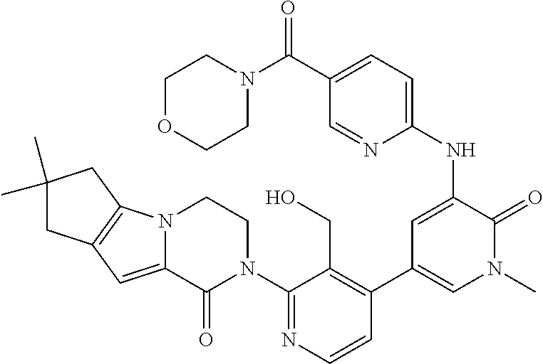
C1(N2CCN3C(=CC4=C3CC(C)(C)C4)C2=O)=NC=CC(C2=CN(C)C(=O)C(NC3=CC=C(C(N4CCOCC4)=O)C=N3)=C2)=C1CO
